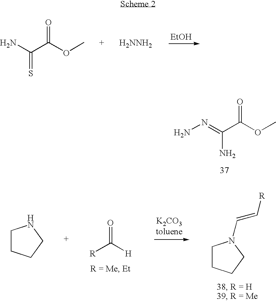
NN=C(C(OC)=O)N.[EtOH].NC(C(OC)=O)=S.[H2NNH2].[R]C([H])=O.C1CCCN1C=C[R].C1CCCN1
